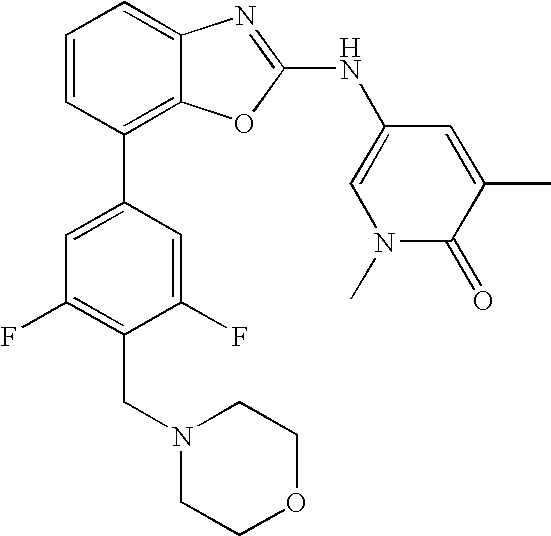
C1=CC(C2=CC(F)=C(CN3CCOCC3)C(F)=C2)=C2C(=C1)N=C(NC1=CN(C)C(=O)C(C)=C1)O2
